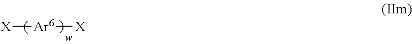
[X][Ar6][X]
